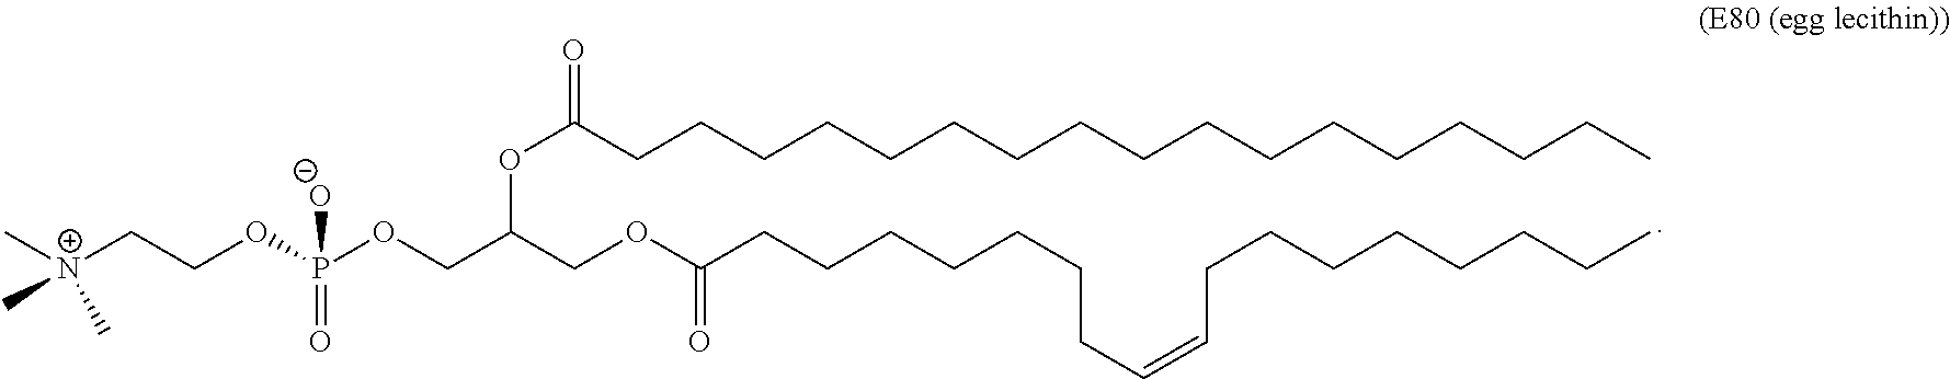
C[N+](CCOP(OCC(COC(CCCCCCCC=CCCCCCCCC)=O)OC(CCCCCCCCCCCCCCCCC)=O)([O-])=O)(C)C
